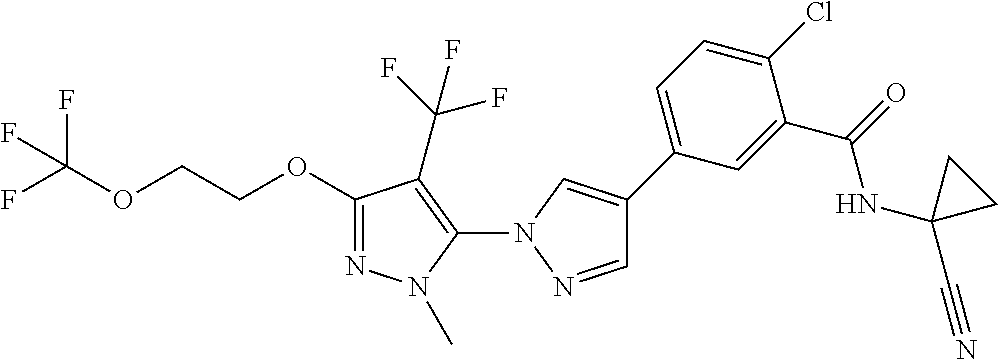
C1(C2=CC=C(Cl)C(C(=O)NC3(C#N)CC3)=C2)=CN(C2=C(C(F)(F)F)C(OCCOC(F)(F)F)=NN2C)N=C1
